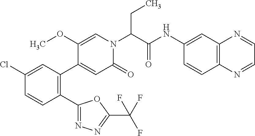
C1(Cl)=CC(C2=CC(=O)N(C(C(NC3=CC4=C(C=C3)N=CC=N4)=O)CC)C=C2OC)=C(C2=NN=C(C(F)(F)F)O2)C=C1
